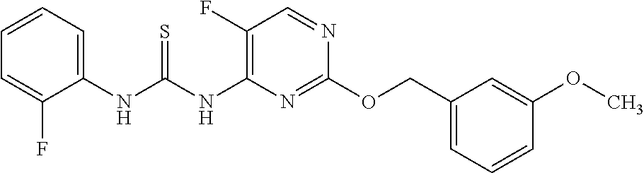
C1=CC=C(COC2=NC(NC(NC3=CC=CC=C3F)=S)=C(F)C=N2)C=C1OC
